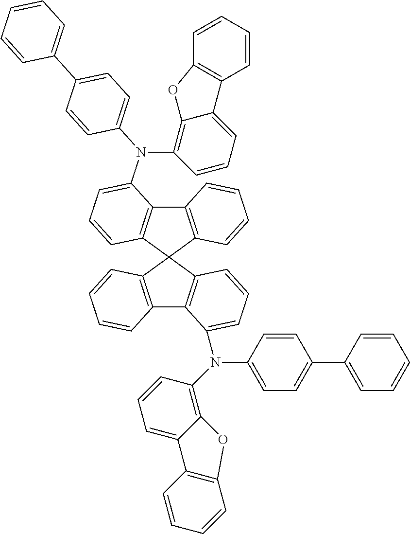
C12=C(C3(C4=C1C(N(C1=CC=C(C5=CC=CC=C5)C=C1)C1=C5C(=CC=C1)C1=C(C=CC=C1)O5)=CC=C4)C1=C(C4=C3C=CC=C4N(C3=C4C(=CC=C3)C3=C(C=CC=C3)O4)C3=CC=C(C4=CC=CC=C4)C=C3)C=CC=C1)C=CC=C2
